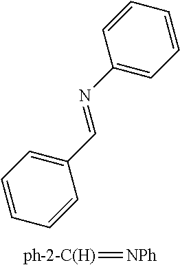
C1(C=NC2=CC=CC=C2)=CC=CC=C1.[ph-2-C(H)]=[NPh]
